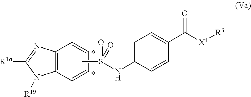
C12=C(C=CC=C1)N([R19])C([R1a])=N2.CS(NC1=CC=C(C(=O)[X4][R3])C=C1)(=O)=O
